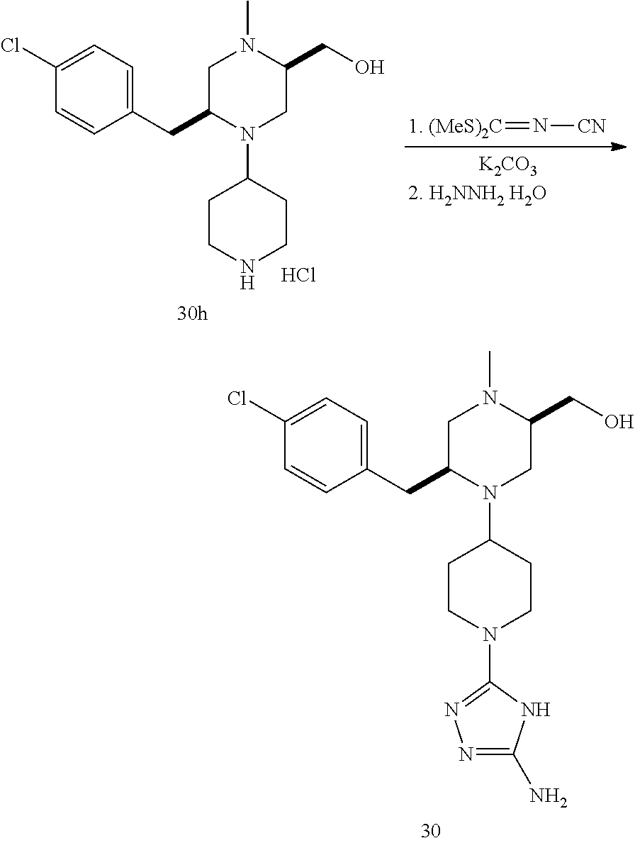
C1(CC2CN(C)C(CO)CN2C2CCNCC2)=CC=C(Cl)C=C1.Cl.[1. (MeS)2C]=N[CN].[K2CO3].[2. H2NNH2 H2O].C1(CC2CN(C)C(CO)CN2C2CCN(C3=NN=C(N)N3)CC2)=CC=C(Cl)C=C1
